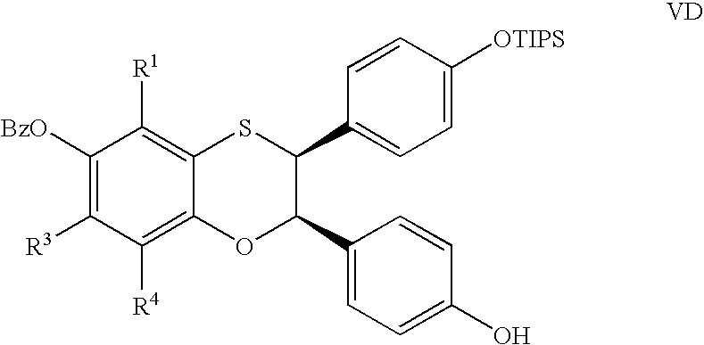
C1([BzO])=C([R3])C([R4])=C2C(=C1[R1])SC(C1=CC=C([OTIPS])C=C1)C(C1=CC=C(O)C=C1)O2
